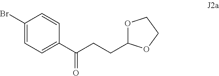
BrC1=CC=C(C(CCC2OCCO2)=O)C=C1
